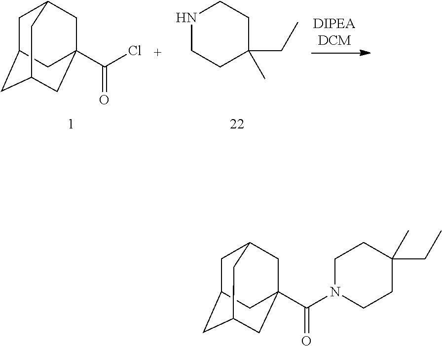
C1C2CC3CC(C(Cl)=O)(CC1C3)C2.C1NCCC(CC)(C)C1.C1C2CC3CC(C(N4CCC(CC)(C)CC4)=O)(CC1C3)C2
